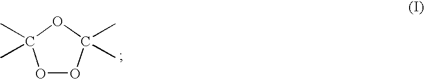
O1OC(C)(C)OC1(C)C
